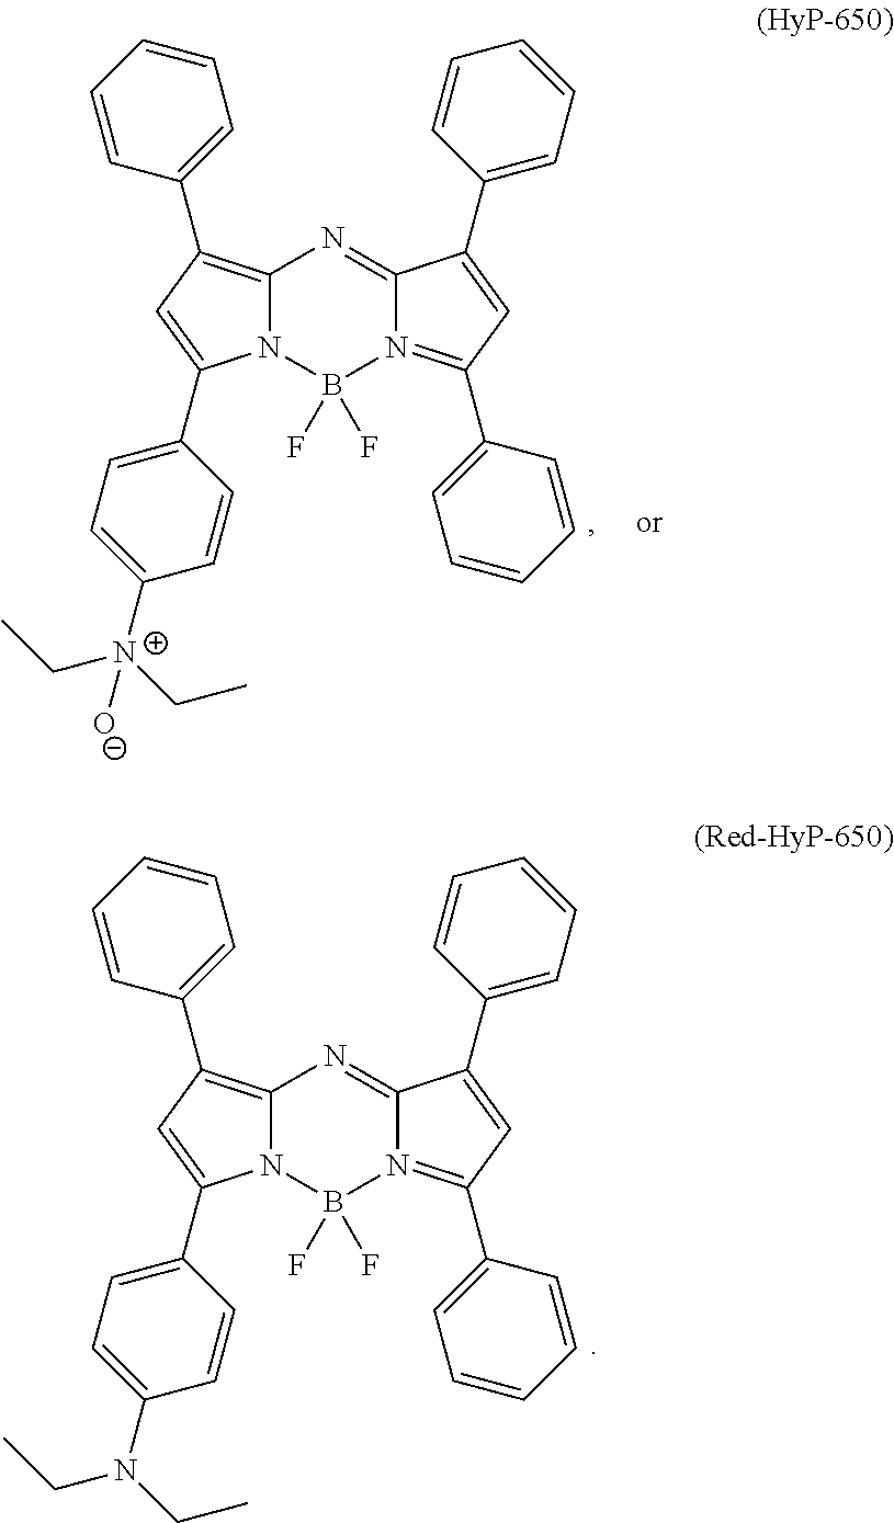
C12=C(C3=CC=CC=C3)C=C(C3=CC=C([N+](CC)(CC)[O-])C=C3)N1B(F)(F)N1=C(C3=CC=CC=C3)C=C(C3=CC=CC=C3)C1=N2.C12=C(C3=CC=CC=C3)C=C(C3=CC=C(N(CC)CC)C=C3)N1B(F)(F)N1=C(C3=CC=CC=C3)C=C(C3=CC=CC=C3)C1=N2
